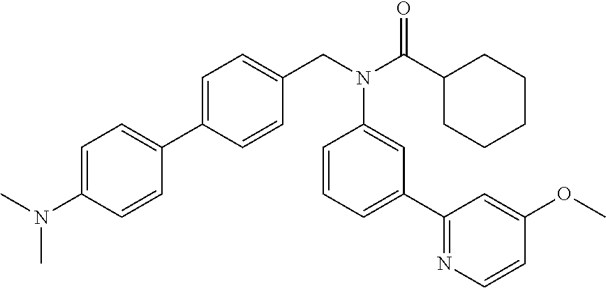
C1=C(N(C)C)C=CC(C2=CC=C(CN(C(C3CCCCC3)=O)C3=CC(C4=NC=CC(OC)=C4)=CC=C3)C=C2)=C1
